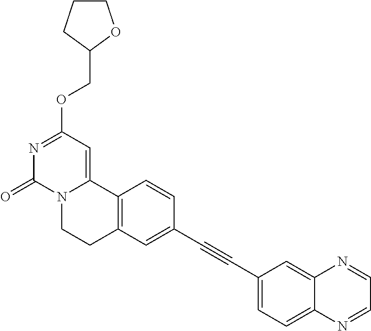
N1=C(OCC2OCCC2)C=C2N(C1=O)CCC1=C2C=CC(C#CC2=CC=C3C(=C2)N=CC=N3)=C1
